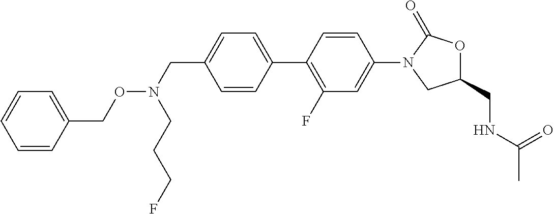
C1=C(C2=C(F)C=C(N3CC(CNC(C)=O)OC3=O)C=C2)C=CC(CN(OCC2=CC=CC=C2)CCCF)=C1
